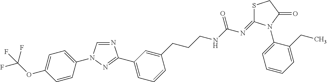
N1=CN(C2=CC=C(OC(F)(F)F)C=C2)N=C1C1=CC=CC(CCCNC(N=C2SCC(=O)N2C2=CC=CC=C2CC)=O)=C1
